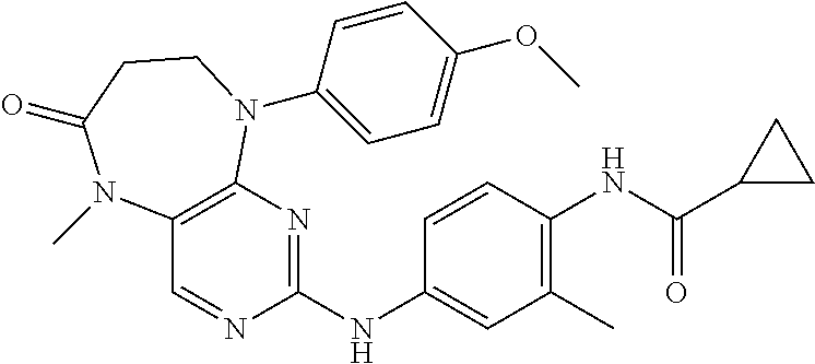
C1=CC(NC2=NC3=C(C=N2)N(C)C(=O)CCN3C2=CC=C(OC)C=C2)=CC(C)=C1NC(C1CC1)=O
